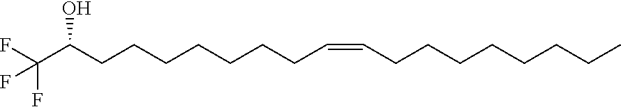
C(=CCCCCCCCC)CCCCCCCC(C(F)(F)F)O
